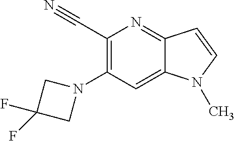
C1(C#N)=C(N2CC(F)(F)C2)C=C2C(=N1)C=CN2C
